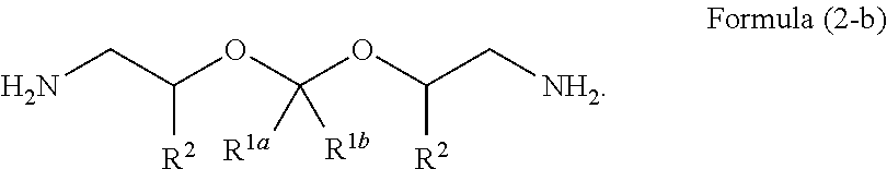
C(N)C(OC([R1a])(OC(C[NH2])[R2])[R1b])[R2]
